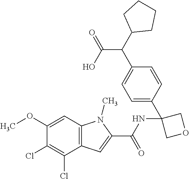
C12=C(C=C(OC)C(Cl)=C1Cl)N(C)C(C(NC1(C3=CC=C(C(C(=O)O)C4CCCC4)C=C3)COC1)=O)=C2
